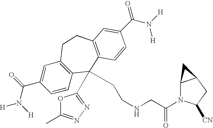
[H]N(C(C1=CC2=C(C=C1)C(C1=NN=C(C)O1)(CCNCC(N1C3C(CC1[CN])C3)=O)C1=C(CC2)C=C(C(N([H])[H])=O)C=C1)=O)[H]
